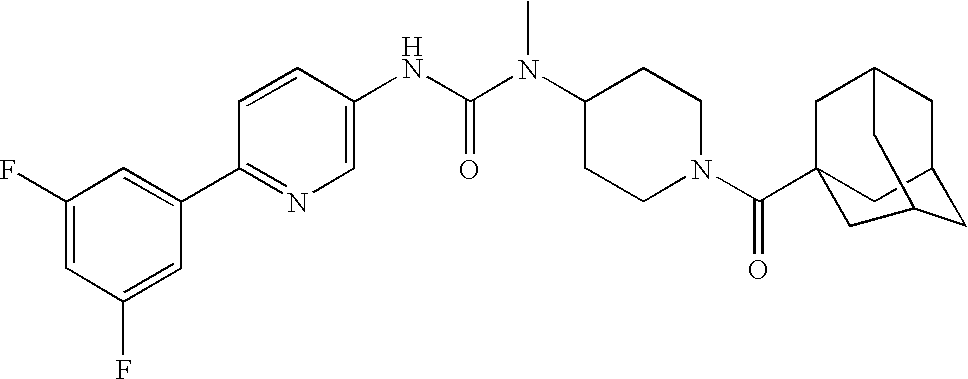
C1(F)=CC(F)=CC(C2=NC=C(NC(N(C3CCN(C(=O)C45CC6CC(C4)CC(C5)C6)CC3)C)=O)C=C2)=C1
